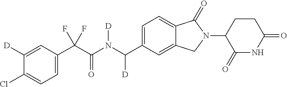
C1([D])=CC(C(C(N(C(C2=CC=C3C(=C2)CN(C2C(=O)NC(=O)CC2)C3=O)[D])[D])=O)(F)F)=CC=C1Cl
